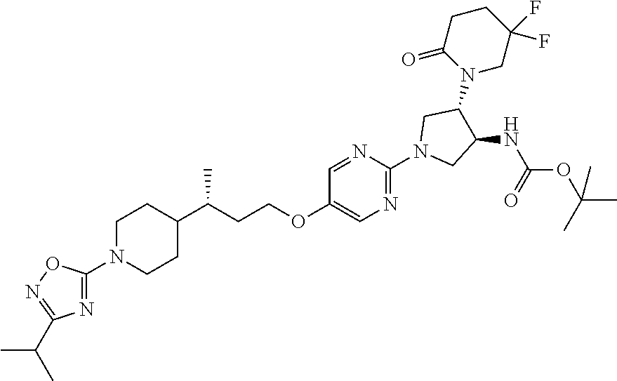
C1N(C2=NC(C(C)C)=NO2)CCC(C(CCOC2=CN=C(N3CC(NC(OC(C)(C)C)=O)C(N4CC(F)(F)CCC4=O)C3)N=C2)C)C1
